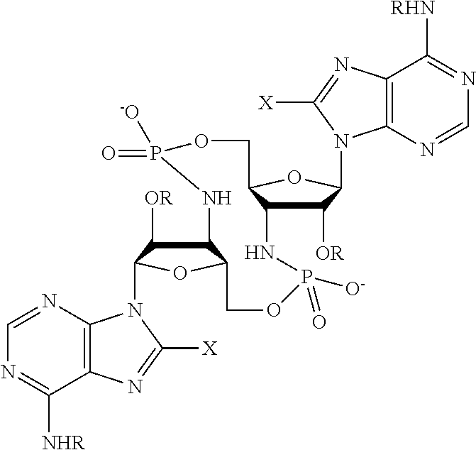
C1=NC2=C(C([NHR])=N1)N=C([X])N2C1C([OR])C2C(O1)COP(=O)([O-])NC1C([OR])C(N3C4=C(N=C3[X])C([RHN])=NC=N4)OC1COP(=O)([O-])N2
